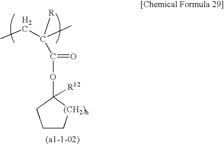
CCC(C)([R])C(=O)OC1([R12])[(CH2)h]CCC1
